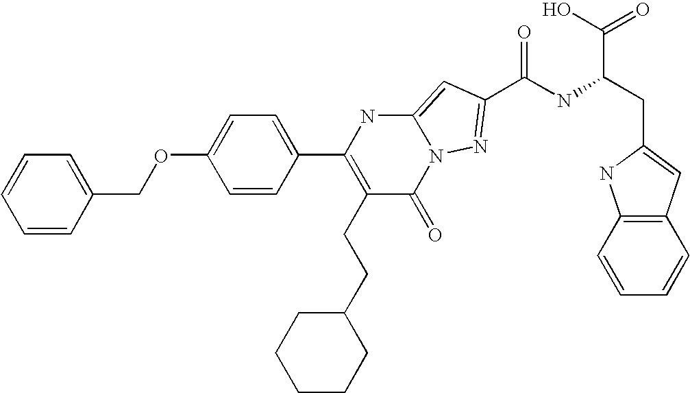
C1=CC(COC2=CC=C(C3=C(CCC4CCCCC4)C(=O)N4C(=CC(C(NC(CC5=CC6=C(C=CC=C6)N5)C(O)=O)=O)=N4)N3)C=C2)=CC=C1
